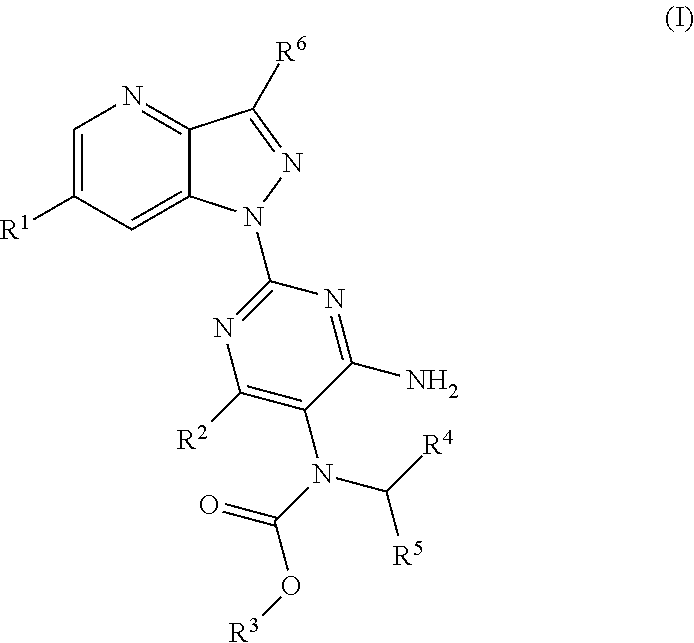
C1=C([R1])C=C2C(=N1)C([R6])=NN2C1=NC([R2])=C(N(C(O[R3])=O)C([R5])[R4])C(N)=N1
